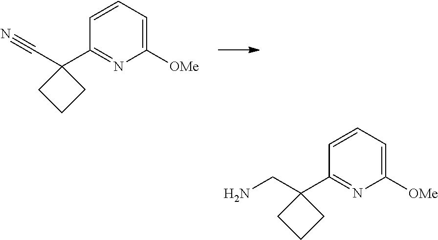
C1=CC=C([OMe])N=C1C1(C#N)CCC1.C1=CC=C([OMe])N=C1C1(CN)CCC1
